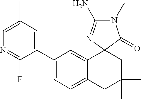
N1=C(F)C(C2=CC=C3C(=C2)C2(CC(C)(C)C3)C(=O)N(C)C(N)=N2)=CC(C)=C1
